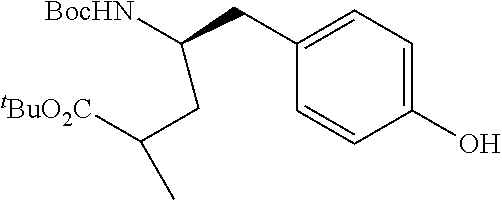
C1=CC(O)=CC=C1CC([BocHN])CC(C)[tBuO2C]
